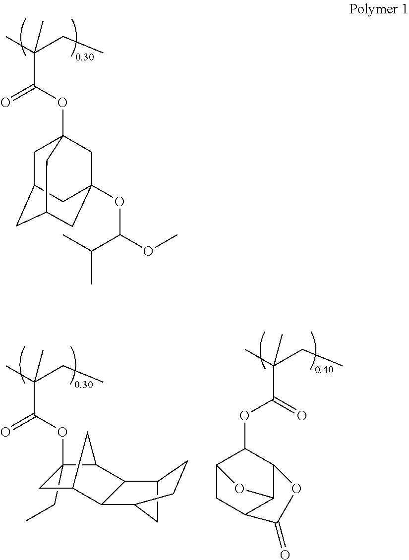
C(C(C)(CC)C)(OC12CC3CC(CC(OC(OC)C(C)C)(C1)C3)C2)=O.C1(CC)(OC(C(C)(CC)C)=O)CC2C3C(C4CC3CC4)C1C2.C(C(C)(CC)C)(=O)OC1C2CC3C(C1OC3=O)O2
